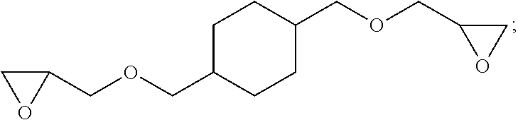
C1OC1COCC1CCC(COCC2OC2)CC1
